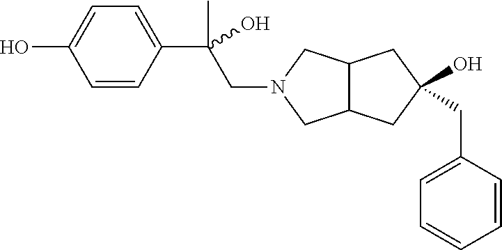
C12C(CC(CC3=CC=CC=C3)(O)C1)CN(CC(C1=CC=C(O)C=C1)(O)C)C2
